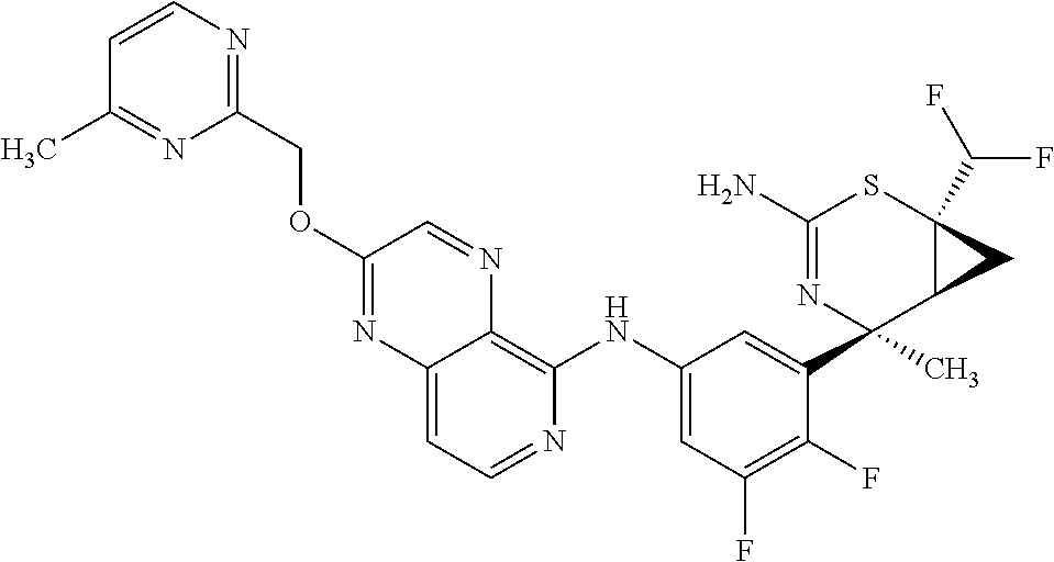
C12=CC=NC(NC3=CC(F)=C(F)C(C4(C)N=C(N)SC5(C(F)F)C4C5)=C3)=C1N=CC(OCC1=NC=CC(C)=N1)=N2
